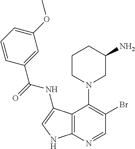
C1=NC2=C(C(N3CC(N)CCC3)=C1Br)C(NC(C1=CC(OC)=CC=C1)=O)=CN2
